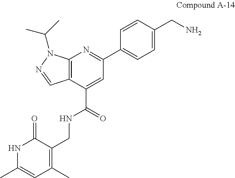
C12=C(N(C(C)C)N=C1)N=C(C1=CC=C(CN)C=C1)C=C2C(=O)NCC1=C(C)C=C(C)NC1=O
